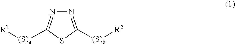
N1=C([(S)b][R2])SC([(S)a][R1])=N1
